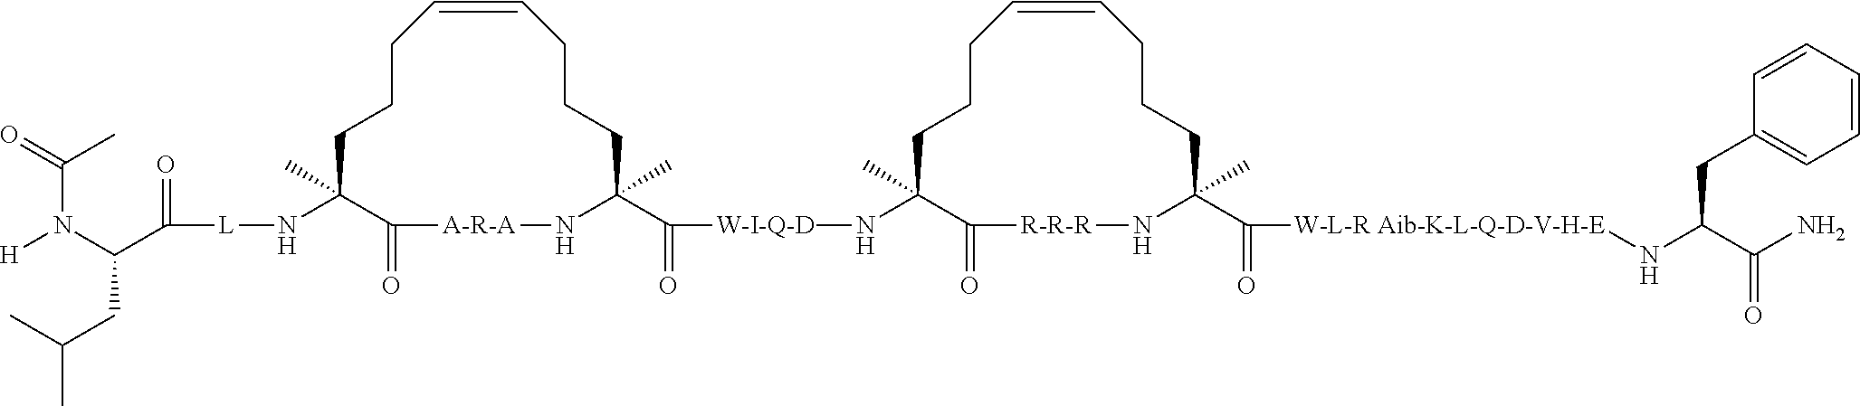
C1CCC=CCCCC(C(=O)[W-I-Q-D]NC2(C)CCCC=CCCCC(C(=O)[W-L-R Aib-K-L-Q-D-V-H-E]NC(C(=O)N)CC3=CC=CC=C3)(C)N[R-R-R]C2=O)(C)N[A-R-A]C(=O)C1(C)N[L]C(C(N(C(=O)C)[H])CC(C)C)=O
